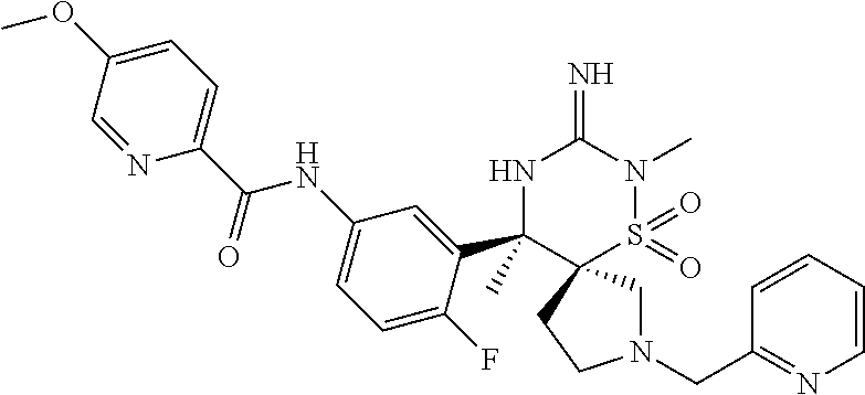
N1(CC2=NC=CC=C2)CC2(CC1)S(=O)(=O)N(C)C(=N)NC2(C1=CC(NC(C2=CC=C(OC)C=N2)=O)=CC=C1F)C
